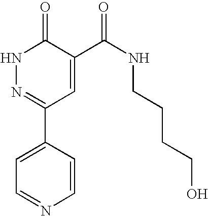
C1=CN=CC=C1C1=NNC(=O)C(C(NCCCCO)=O)=C1
